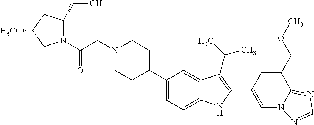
N1(CC(N2C(CO)CC(C)C2)=O)CCC(C2=CC=C3C(=C2)C(C(C)C)=C(C2=CN4C(=NC=N4)C(COC)=C2)N3)CC1
